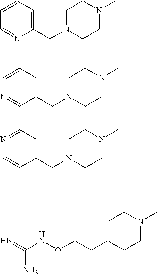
C1=NC(CN2CCN(C)CC2)=CC=C1.N1=CC(CN2CCN(C)CC2)=CC=C1.C1=CC(CN2CCN(C)CC2)=CC=N1.N(OCCC1CCN(C)CC1)C(=N)N
